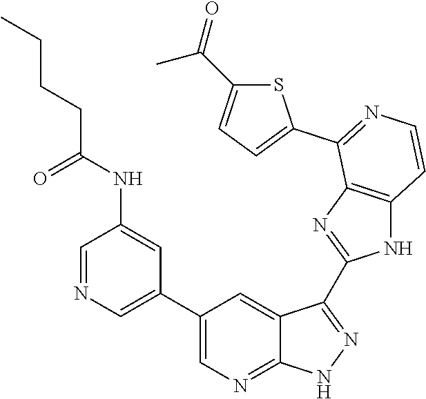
C1=NC=C(C2=CN=C3C(=C2)C(C2=NC4=C(N2)C=CN=C4C2=CC=C(C(=O)C)S2)=NN3)C=C1NC(CCCC)=O
